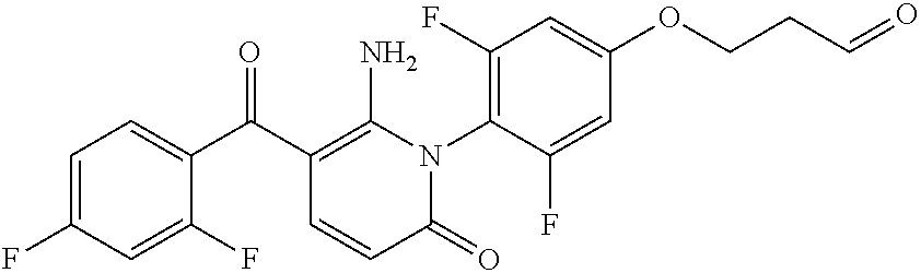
C1=C(F)C=C(F)C(C(C2=C(N)N(C3=C(F)C=C(OCCC=O)C=C3F)C(=O)C=C2)=O)=C1
